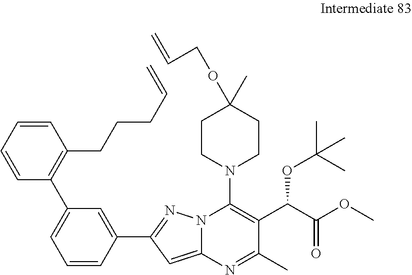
C1=CC(C2=NN3C(=C2)N=C(C)C(C(C(OC)=O)OC(C)(C)C)=C3N2CCC(C)(OCC=C)CC2)=CC(C2=C(CCCC=C)C=CC=C2)=C1
